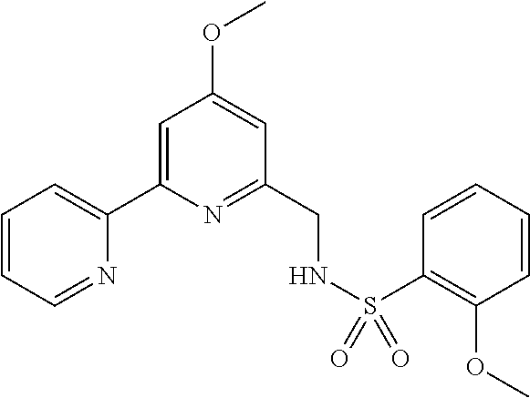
C1=CC=NC(C2=CC(OC)=CC(CNS(=O)(=O)C3=C(OC)C=CC=C3)=N2)=C1
